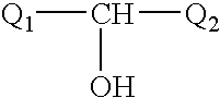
[Q1]C([Q2])O
